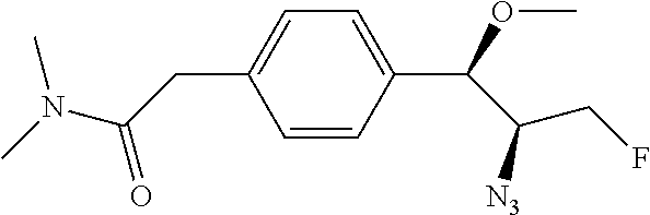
C1=CC(C(OC)C(CF)[N3])=CC=C1CC(N(C)C)=O
